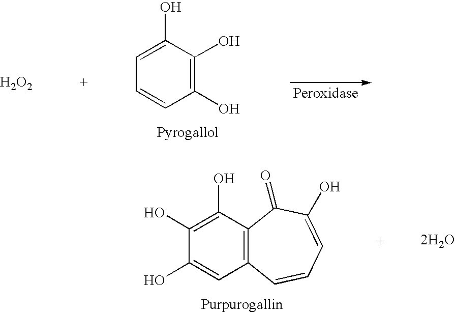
C1(O)=C(O)C(O)=CC=C1.[H2O2].C12=C(C(O)=C(O)C(O)=C1)C(=O)C(O)=CC=C2.[2H2O]
